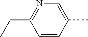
C1=CC(C)=CN=C1CC
